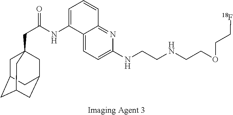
C1C2CC3CC(CC1(CC(=O)NC1=CC=CC4=NC(NCCNCCOCC[18F])=CC=C14)C3)C2
